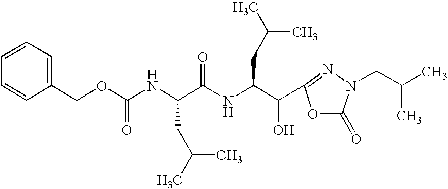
N(C(OCC1=CC=CC=C1)=O)C(C(NC(C(O)C1=NN(CC(C)C)C(=O)O1)CC(C)C)=O)CC(C)C
